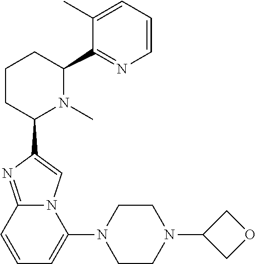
C1CC(C2=CN3C(=N2)C=CC=C3N2CCN(C3COC3)CC2)N(C)C(C2=NC=CC=C2C)C1
